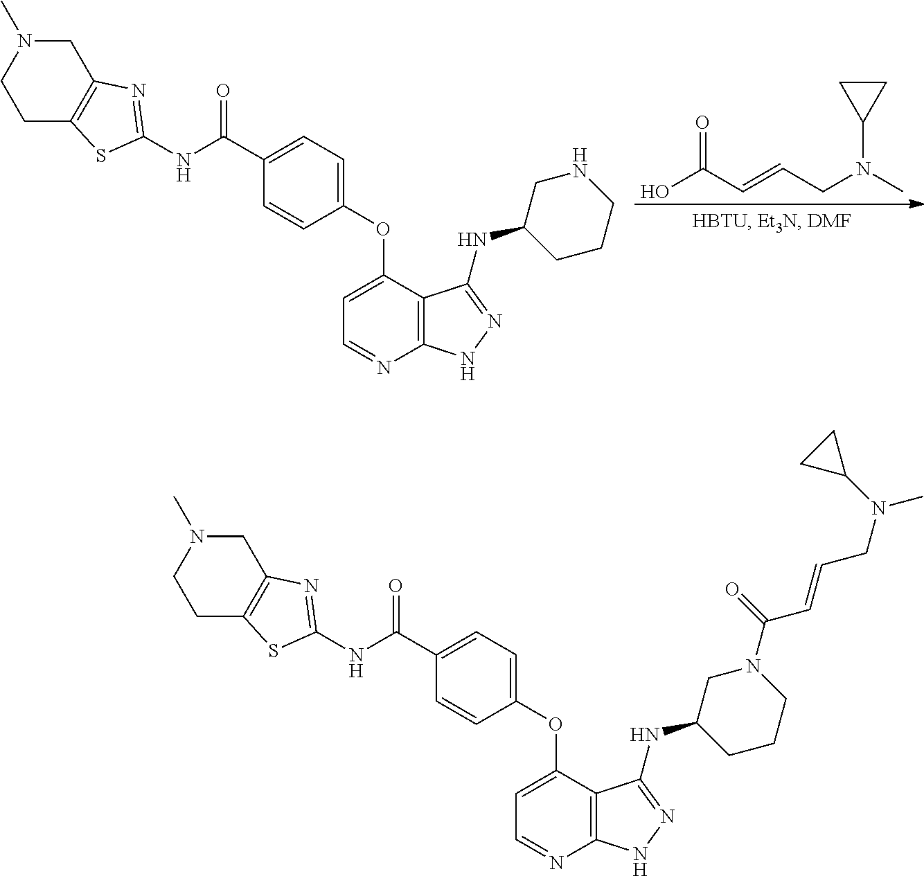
C12=C(N=CC=C1OC1=CC=C(C(NC3=NC4=C(CCN(C)C4)S3)=O)C=C1)NN=C2NC1CN(C(=O)C=CCN(C)C2CC2)CCC1.C12=C(N=CC=C1OC1=CC=C(C(NC3=NC4=C(CCN(C)C4)S3)=O)C=C1)NN=C2NC1CNCCC1.O=C(C=CCN(C)C1CC1)O
